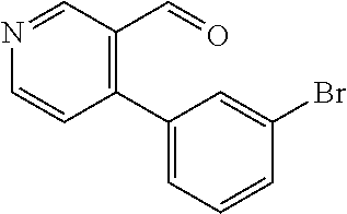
C1(C2=CC=CC(Br)=C2)=C(C=O)C=NC=C1
